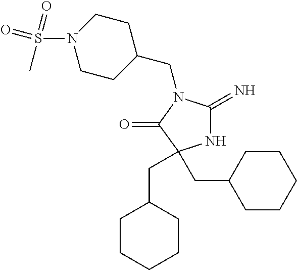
N1C(=N)N(CC2CCN(S(=O)(=O)C)CC2)C(=O)C1(CC1CCCCC1)CC1CCCCC1
